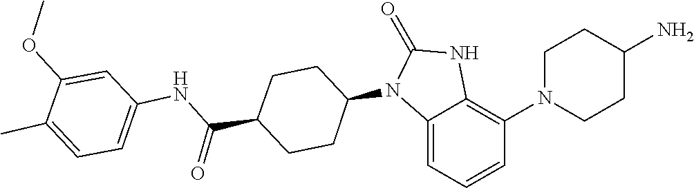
O=C1NC2=C(N3CCC(N)CC3)C=CC=C2N1C1CCC(C(NC2=CC=C(C)C(OC)=C2)=O)CC1
